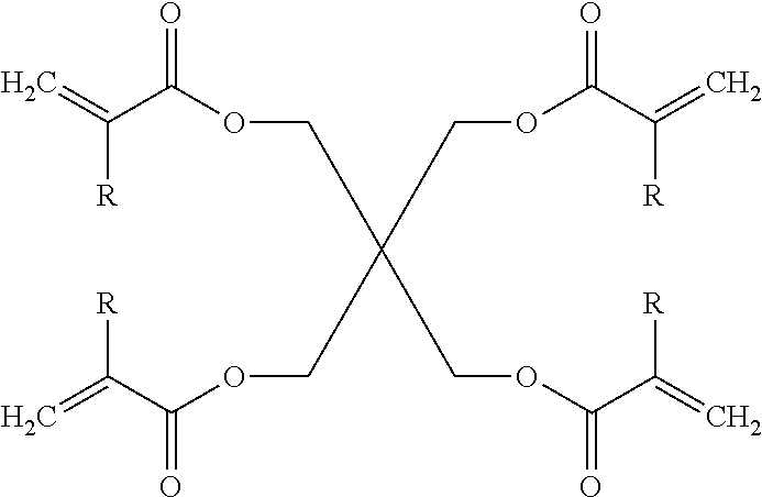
C([R])(=C)C(OCC(COC(C(=C)[R])=O)(COC(C([R])=C)=O)COC(C(=C)[R])=O)=O
